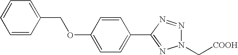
C1=CC=CC(COC2=CC=C(C3=NN(C[COOH])N=N3)C=C2)=C1
